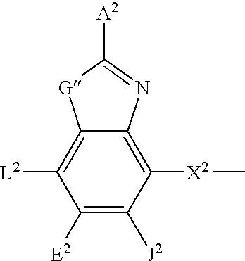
[X2](C)C1=C2C(=C([L2])C([E2])=C1[J2])[G]C([A2])=N2
